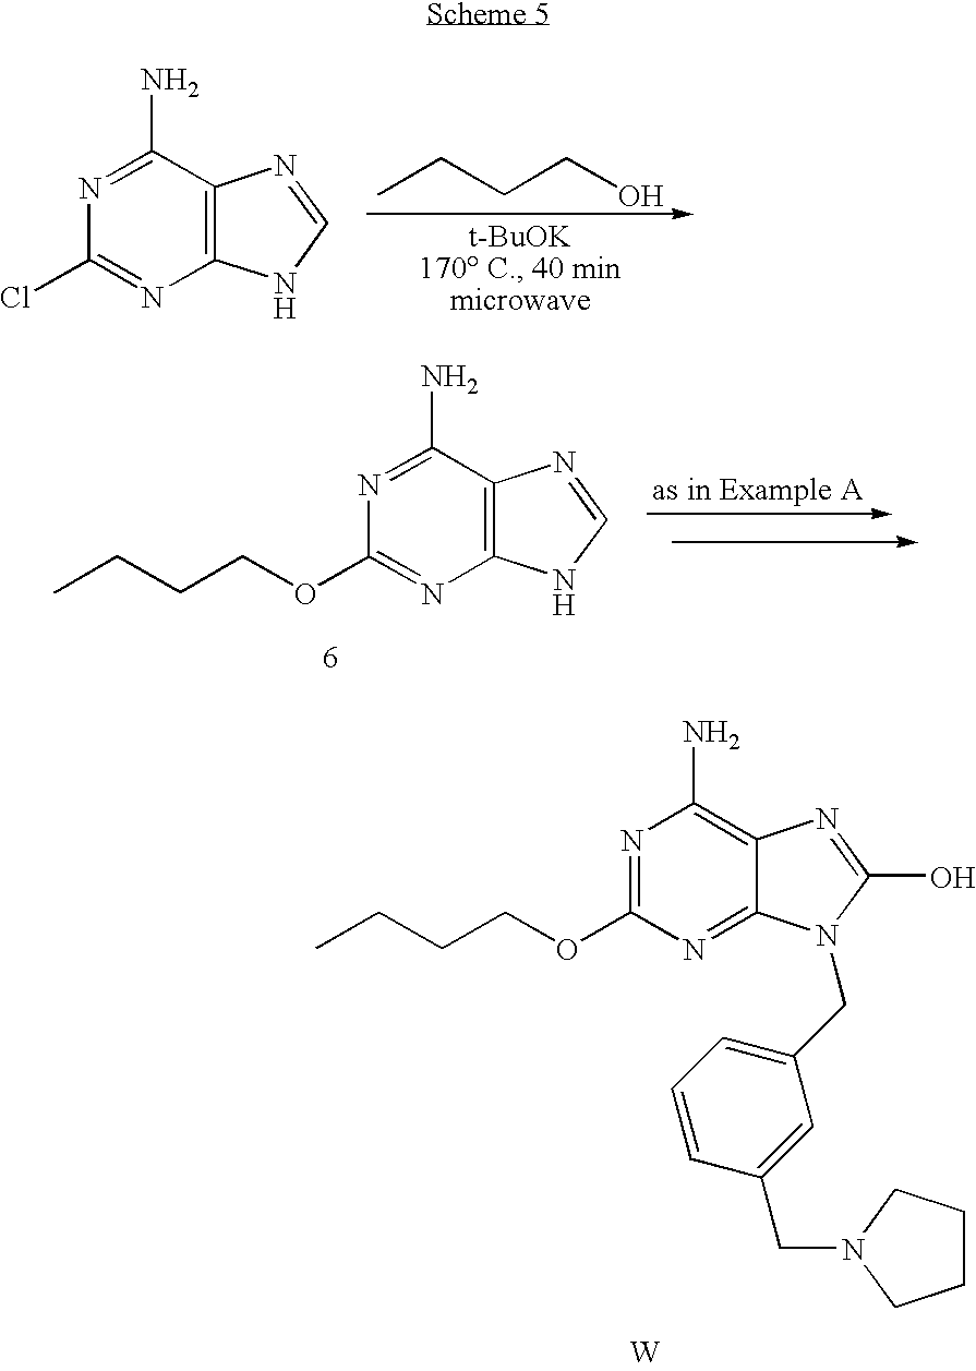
CCCCO.N1=C(N)C2=C(N=C1Cl)NC=N2.N1=C(N)C2=C(N=C1OCCCC)NC=N2.N1=C(OCCCC)N=C2C(=C1N)N=C(O)N2CC1=CC=CC(CN2CCCC2)=C1.[W]
